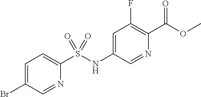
O(C(=O)C1=C(F)C=C(NS(C2=CC=C(Br)C=N2)(=O)=O)C=N1)C
